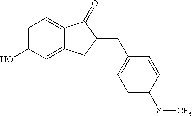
C1=C(O)C=C2C(=C1)C(=O)C(CC1=CC=C(S[CF3])C=C1)C2
